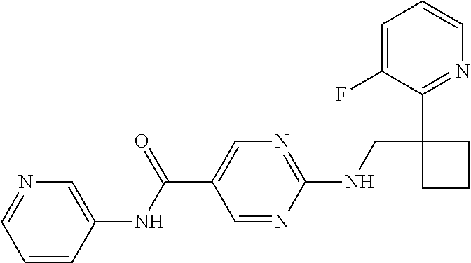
C(C1=CN=C(NCC2(C3=NC=CC=C3F)CCC2)N=C1)(=O)NC1=CN=CC=C1
